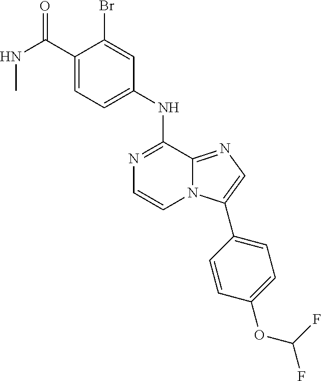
N(C(C1=CC=C(NC2=NC=CN3C2=NC=C3C2=CC=C(OC(F)F)C=C2)C=C1Br)=O)C
